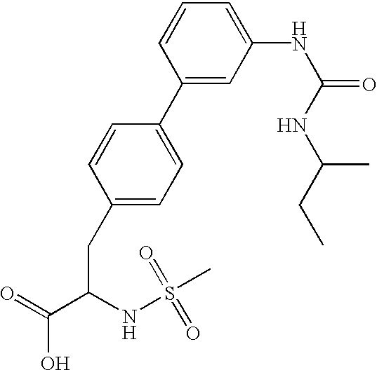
C1(CC(C(=O)O)NS(C)(=O)=O)=CC=C(C2=CC(NC(=O)NC(C)CC)=CC=C2)C=C1
